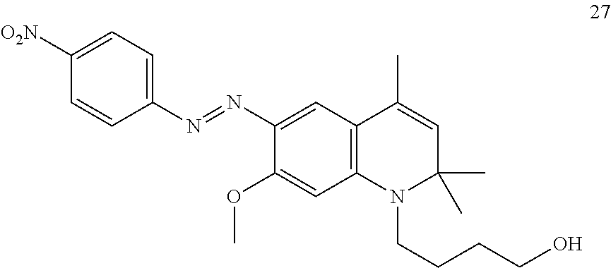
C1=CC(N=NC2=CC3=C(C=C2OC)N(CCCCO)C(C)(C)C=C3C)=CC=C1[O2N]
